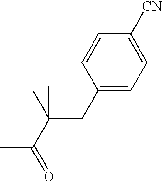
C1(CC(C(C)=O)(C)C)=CC=C([CN])C=C1
